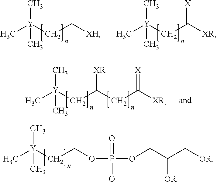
C[Y](CCOP(OCC(C[OR])[OR])(=O)O)(C)C.C[Y](CC[XH])(C)C.C[Y](CC([XR])=[X])(C)C.C[Y](CC([XR])CC([XR])=[X])(C)C
